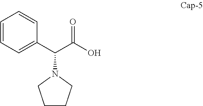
C1=CC=C(C(C(=O)O)N2CCCC2)C=C1
